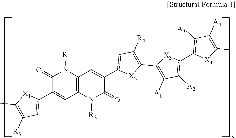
C1(=O)C(C2=CC([R3])=C(C)[X1]2)=CC2=C(N1[R1])C=C(C1=CC([R4])=C(C3=C([A1])C([A2])=C(C4=C([A3])C([A4])=C(C)[X4]4)[X3]3)[X2]1)C(=O)N2[R2]
